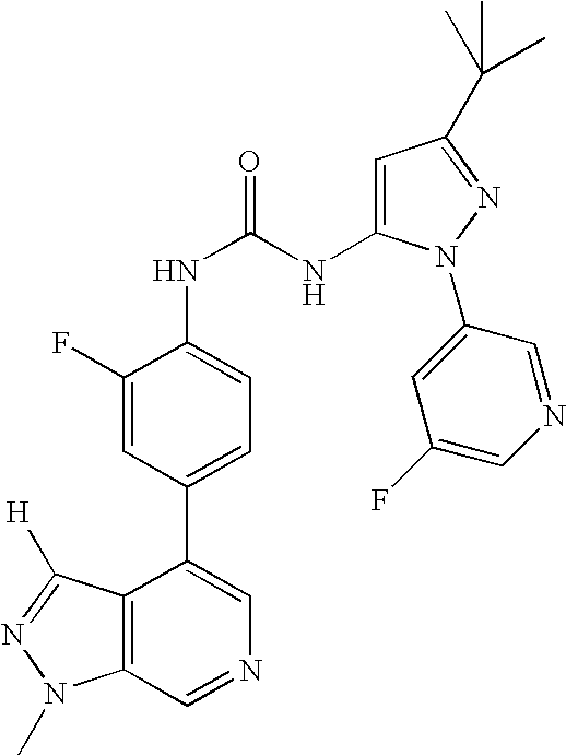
C12=C(C=NC=C1C1=CC=C(NC(NC3=CC(C(C)(C)C)=NN3C3=CC(F)=CN=C3)=O)C(F)=C1)N(C)N=C2[H]
